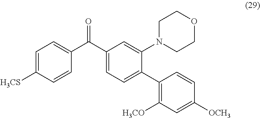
C1=C([H3CS])C=CC(C(C2=CC=C(C3=C([H3CO])C=C([OCH3])C=C3)C(N3CCOCC3)=C2)=O)=C1
